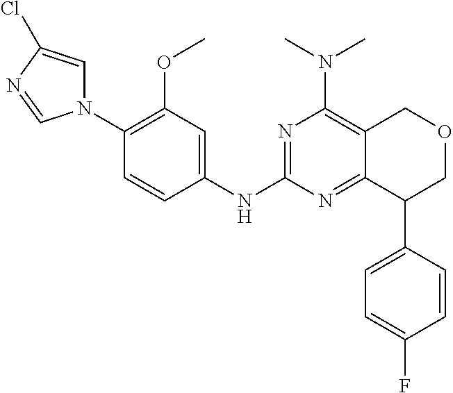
N1(C2=C(OC)C=C(NC3=NC(N(C)C)=C4C(=N3)C(C3=CC=C(F)C=C3)COC4)C=C2)C=C(Cl)N=C1
